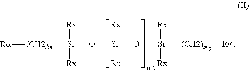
[(CH2)m]([Si](O[Si](O[Si]([(CH2)m][Rw])([Rx])[Rx])([Rx])[Rx])([Rx])[Rx])[Ra]
